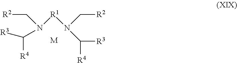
[R4]C(N([R1]N(C[R2])C([R4])[R3])C[R2])[R3].[M]
